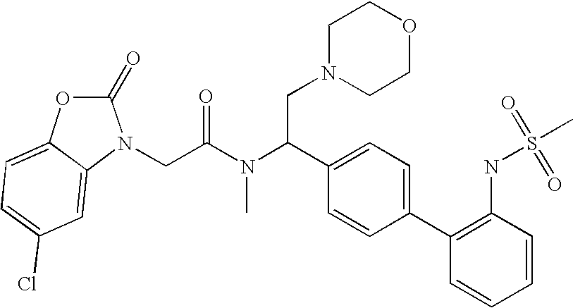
C1=CC(C2=C(NS(C)(=O)=O)C=CC=C2)=CC=C1C(N(C(CN1C(=O)OC2=CC=C(Cl)C=C21)=O)C)CN1CCOCC1
